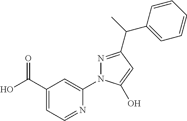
C1=C(C(O)=O)C=C(N2N=C(C(C3=CC=CC=C3)C)C=C2O)N=C1
